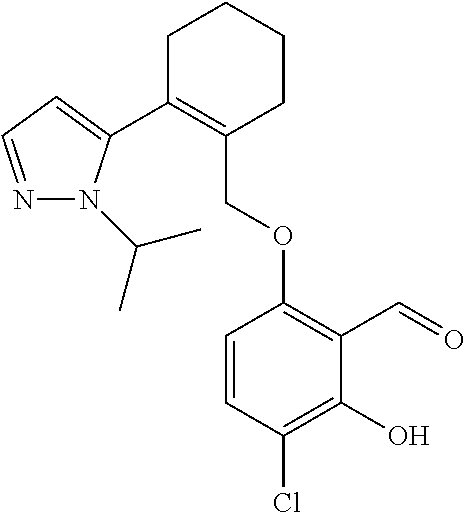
C1C(C2=CC=NN2C(C)C)=C(COC2=C(C=O)C(O)=C(Cl)C=C2)CCC1
